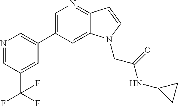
C1=C(C2=CN=CC(C(F)(F)F)=C2)C=C2C(=N1)C=CN2CC(NC1CC1)=O
